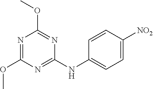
N1=C(NC2=CC=C([NO2])C=C2)N=C(OC)N=C1OC
